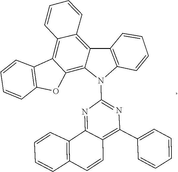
C12=NC(N3C4=C(C=CC=C4)C4=C5C=CC=CC5=C5C6=C(C=CC=C6)OC5=C34)=NC(C3=CC=CC=C3)=C1C=CC1=C2C=CC=C1
